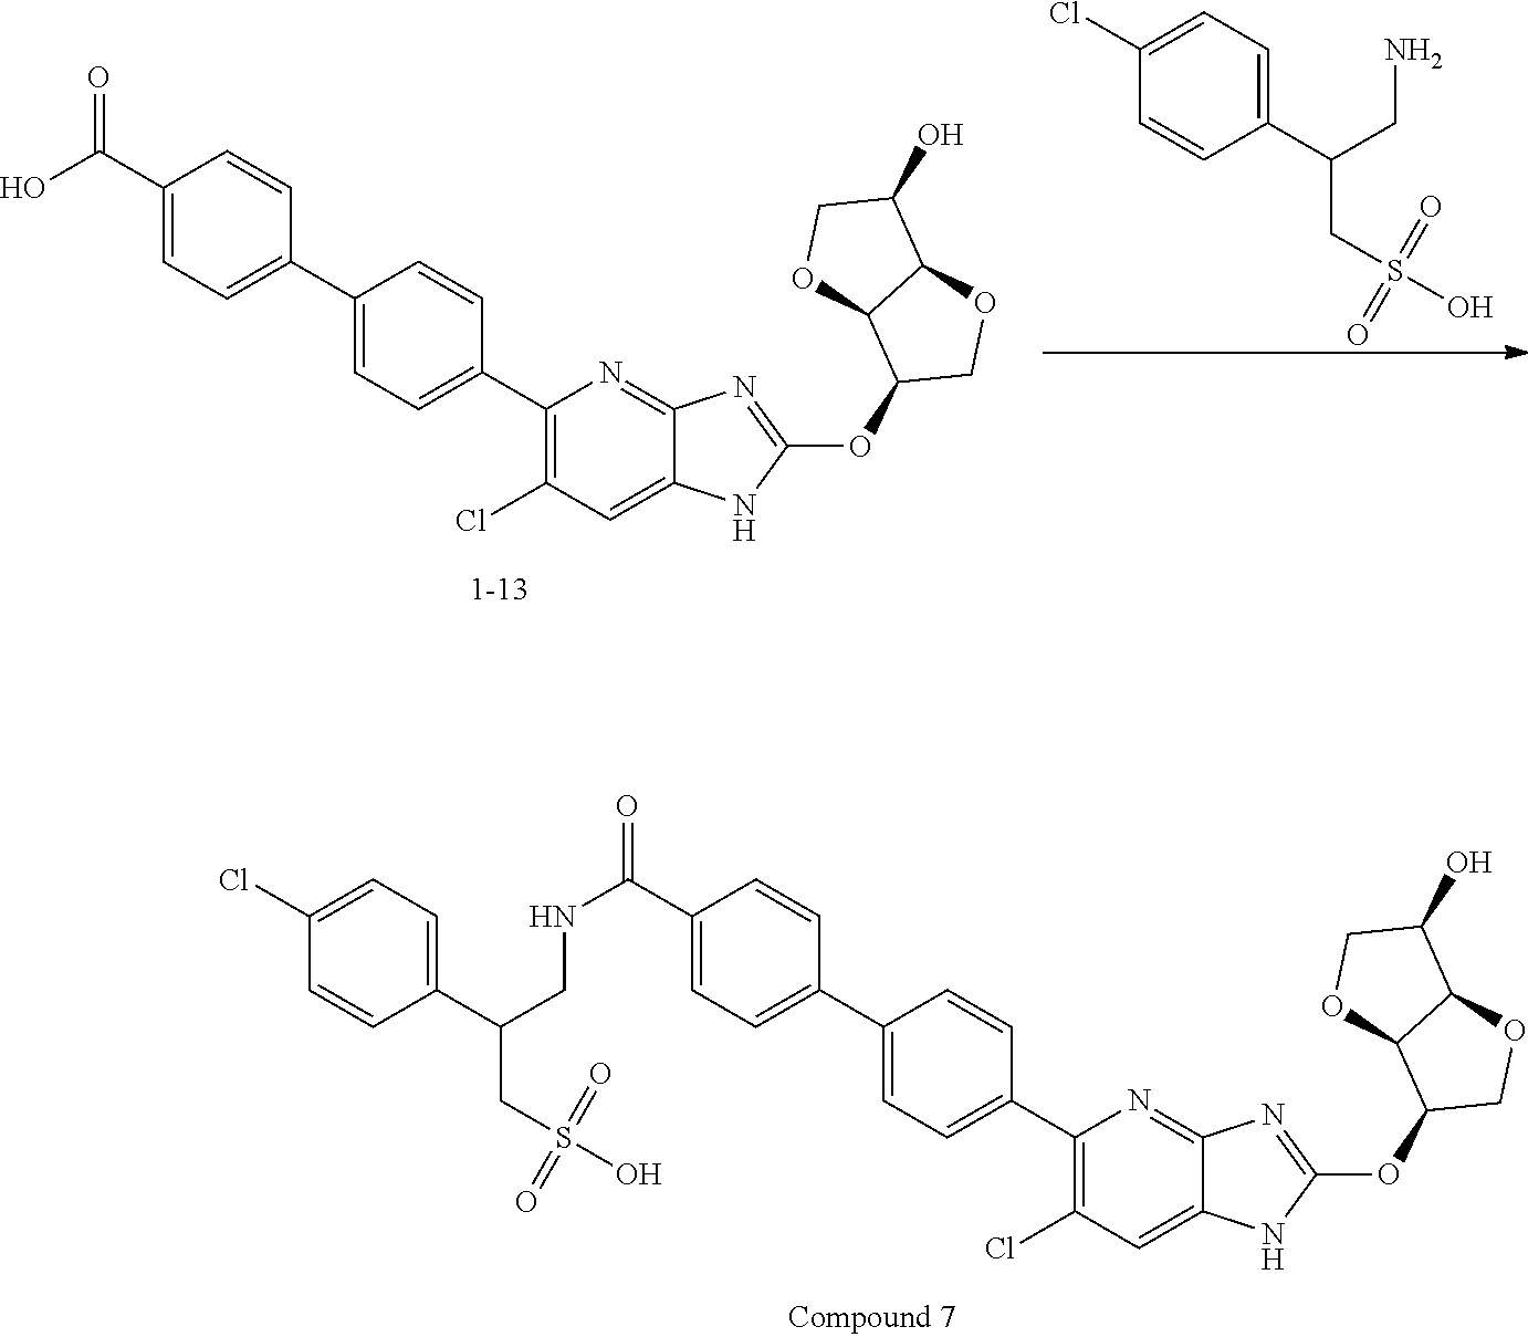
C1(C(O)=O)=CC=C(C2=CC=C(C3=C(Cl)C=C4C(=N3)N=C(OC3COC5C3OCC5O)N4)C=C2)C=C1.C(CS(=O)(=O)O)(CN)C1=CC=C(Cl)C=C1.C1(C(=O)NCC(CS(=O)(=O)O)C2=CC=C(Cl)C=C2)=CC=C(C2=CC=C(C3=C(Cl)C=C4C(=N3)N=C(OC3COC5C3OCC5O)N4)C=C2)C=C1
